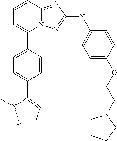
C1=CC2=NC(NC3=CC=C(OCCN4CCCC4)C=C3)=NN2C(C2=CC=C(C3=CC=NN3C)C=C2)=C1
